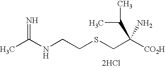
CC(NCCSCC([CO2H])(C(C)C)N)=N.[2HCl]
